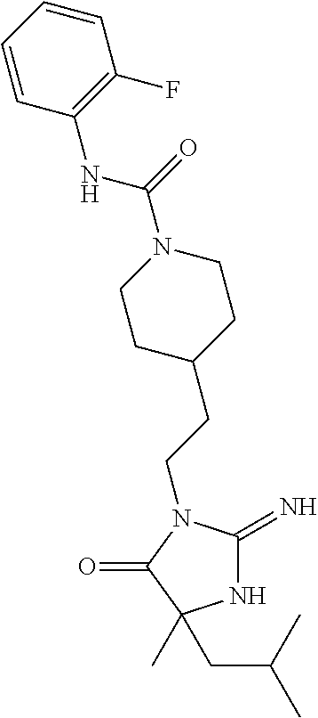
N1C(=N)N(CCC2CCN(C(=O)NC3=C(F)C=CC=C3)CC2)C(=O)C1(C)CC(C)C
